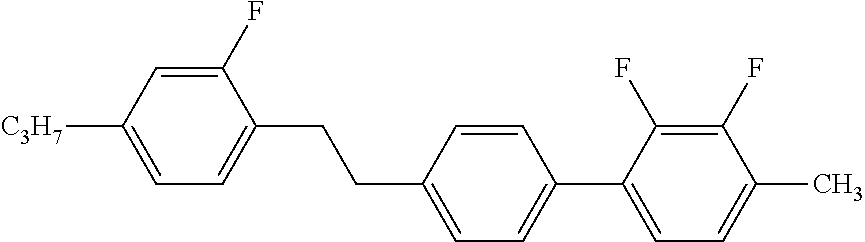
C1(F)=CC([C3H7])=CC=C1CCC1=CC=C(C2=CC=C(C)C(F)=C2F)C=C1
